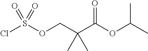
O=S(=O)(Cl)OCC(C)(C)C(=O)OC(C)C
